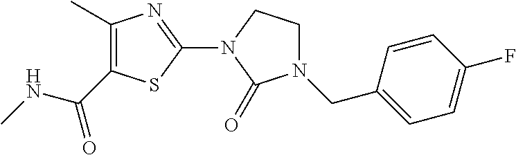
C1(C)=C(C(NC)=O)SC(N2C(=O)N(CC3=CC=C(F)C=C3)CC2)=N1
